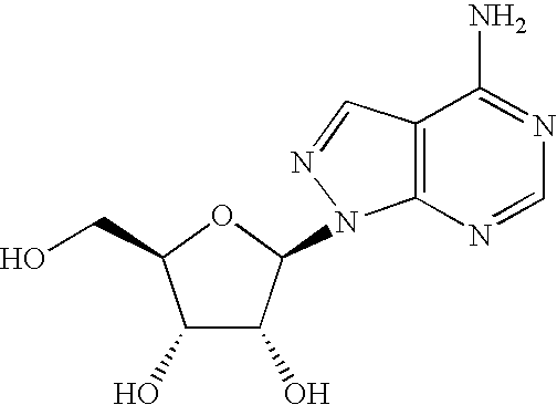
C1(O)C(O)C(N2C3=C(C=N2)C(N)=NC=N3)OC1CO
